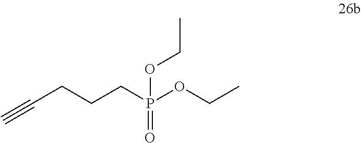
C#CCCCP(OCC)(=O)OCC
